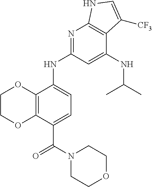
C1COC2=C(O1)C(NC1=NC3=C(C(NC(C)C)=C1)C([CF3])=CN3)=CC=C2C(N1CCOCC1)=O
